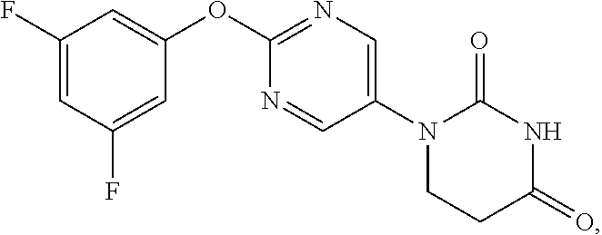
C1(F)=CC(F)=CC(OC2=NC=C(N3CCC(=O)NC3=O)C=N2)=C1
